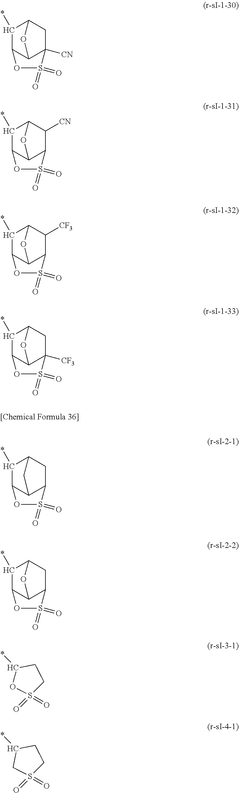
C1(*)C2C3C([CN])(CC1O3)S(=O)(=O)O2.C1(*)C2C3C(C([CN])C1O3)S(=O)(=O)O2.C1(*)C2C3C(C([CF3])C1O3)S(=O)(=O)O2.C1(*)C2C3C([CF3])(CC1O3)S(=O)(=O)O2.C1(*)C2C3C(CC1C3)S(=O)(=O)O2.C1(*)C2C3C(CC1O3)S(=O)(=O)O2.*C1OS(=O)(=O)CC1.*C1CS(=O)(=O)CC1
